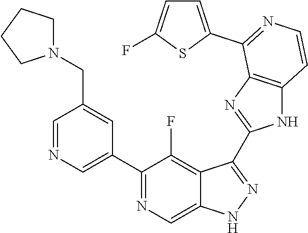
C1=NC=C(C2=NC=C3C(=C2F)C(C2=NC4=C(N2)C=CN=C4C2=CC=C(F)S2)=NN3)C=C1CN1CCCC1
